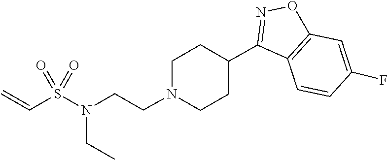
C1CN(CCN(S(C=C)(=O)=O)CC)CCC1C1=NOC2=C1C=CC(F)=C2
